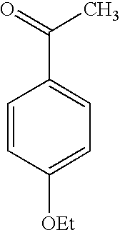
C1=CC([OEt])=CC=C1C(=O)C
